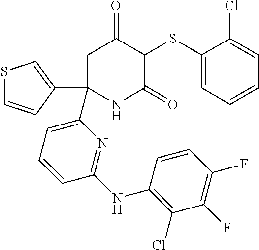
C1C(C2=CSC=C2)(C2=CC=CC(NC3=C(Cl)C(F)=C(F)C=C3)=N2)NC(=O)C(SC2=CC=CC=C2Cl)C1=O
